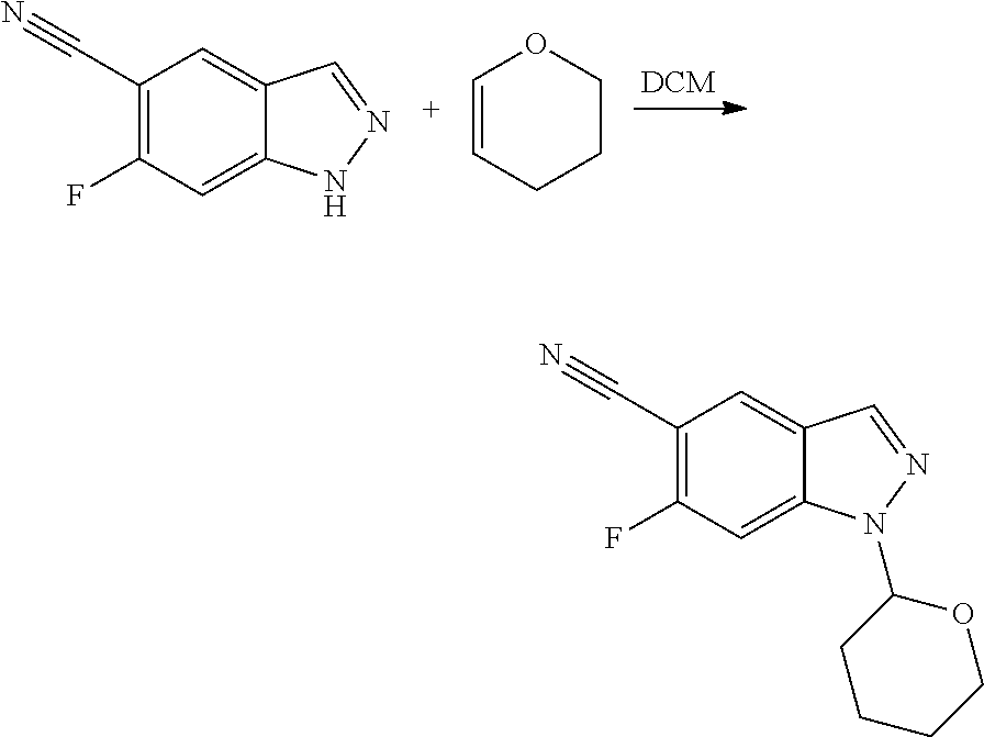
[DCM].C1=C2C(=CC(F)=C1C#N)NN=C2.C1=CCCCO1.C1=C2C(=CC(F)=C1C#N)N(C1CCCCO1)N=C2
